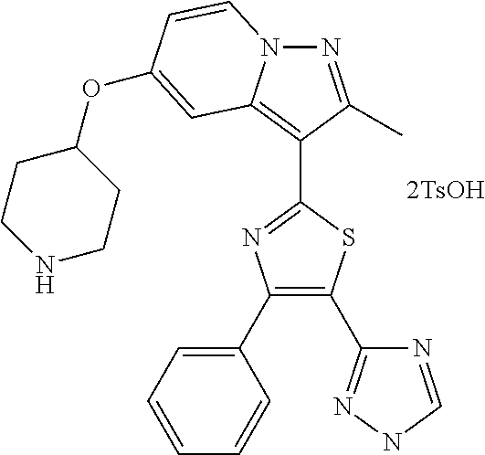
[2TsOH].N1=C(C)C(C2=NC(C3=CC=CC=C3)=C(C3=NNC=N3)S2)=C2N1C=CC(OC1CCNCC1)=C2
